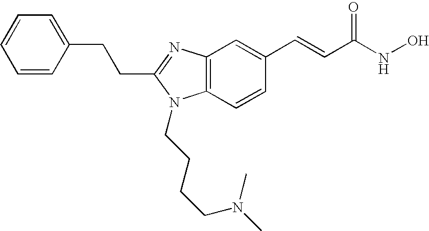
C(C1=NC2=C(C=CC(C=CC(NO)=O)=C2)N1CCCCN(C)C)CC1=CC=CC=C1
